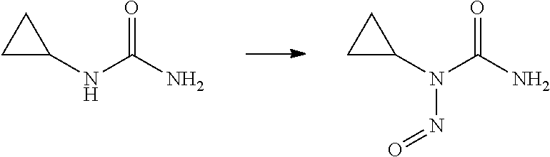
C1(N(C(N)=O)N=O)CC1.C1(NC(N)=O)CC1
